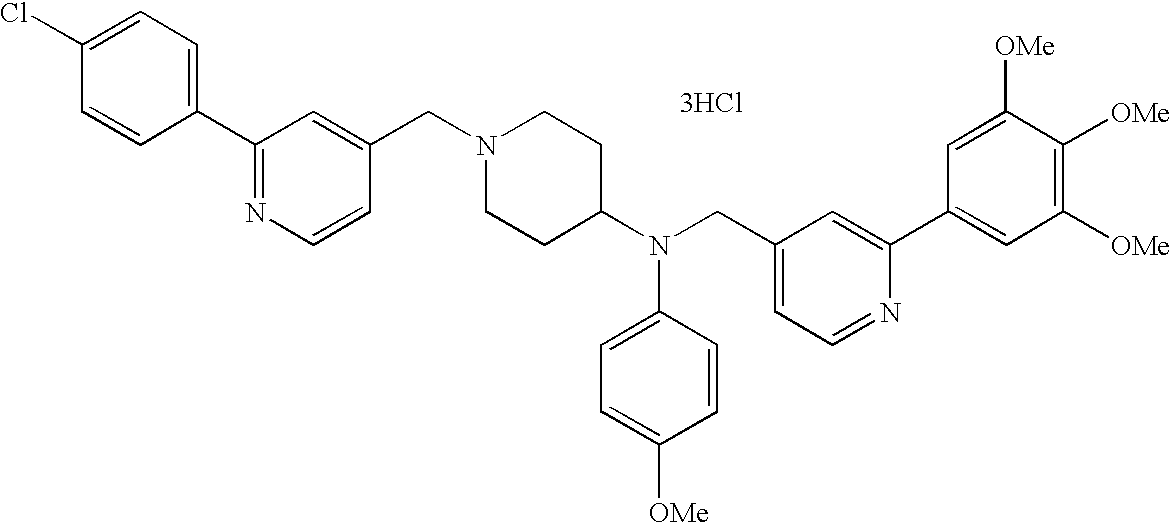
C1=C(Cl)C=CC(C2=NC=CC(CN3CCC(N(CC4=CC=NC(C5=CC([OMe])=C([OMe])C([OMe])=C5)=C4)C4=CC=C([OMe])C=C4)CC3)=C2)=C1.[3HCl]
